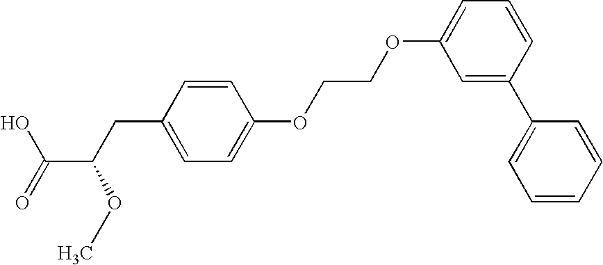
C1=CC(CC(C(=O)O)OC)=CC=C1OCCOC1=CC=CC(C2=CC=CC=C2)=C1
